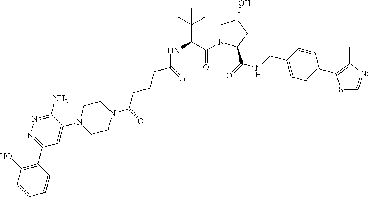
C1N(C(C(NC(CCCC(N2CCN(C3=CC(C4=C(O)C=CC=C4)=NN=C3N)CC2)=O)=O)C(C)(C)C)=O)C(C(NCC2=CC=C(C3=C(C)N=CS3)C=C2)=O)CC1O
